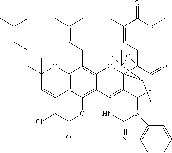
C12=C(C=CC(CCC=C(C)C)(C)O1)C(OC(CCl)=O)=C1C(=C2CC=C(C)C)OC23C4(CC=C(C)C(OC)=O)C(=O)C(CC2C(C)(C)O4)C2C3=C1NC1=NC3=C(C=CC=C3)N21
